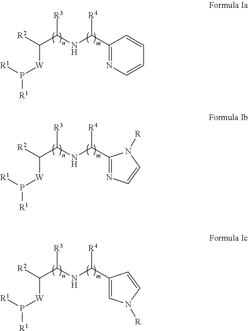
[R3]C(NC(C1=NC=CC=C1)[R4])C([R2])[W]P([R1])[R1].[R3]C(NC(C1=NC=CN1[R])[R4])C([R2])[W]P([R1])[R1].[R3]C(NC(C1=CN([R])C=C1)[R4])C([R2])[W]P([R1])[R1]
